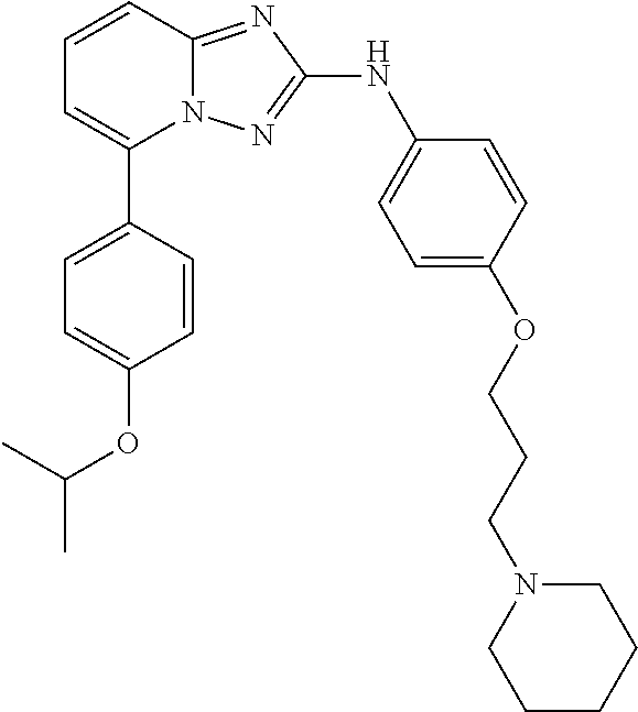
C1=CC2=NC(NC3=CC=C(OCCCN4CCCCC4)C=C3)=NN2C(C2=CC=C(OC(C)C)C=C2)=C1
